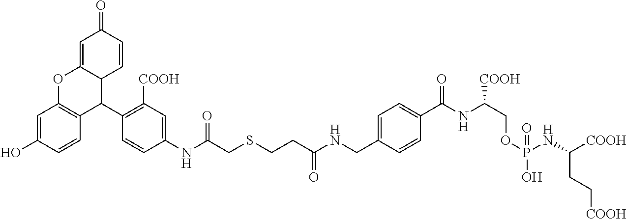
C1=C(O)C=CC2=C1OC1=CC(=O)C=CC1C2C1=C([COOH])C=C(NC(CSCCC(NCC2=CC=C(C(NC(COP(O)(NC([COOH])CC[COOH])=O)[COOH])=O)C=C2)=O)=O)C=C1
